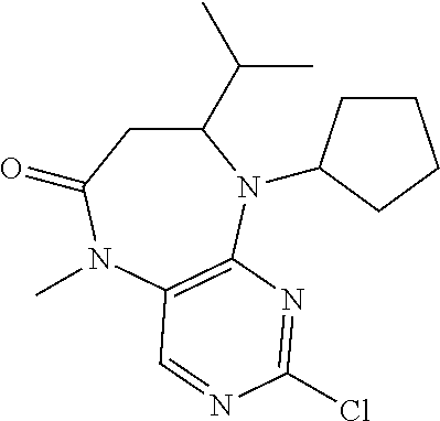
C1(C(C)C)CC(=O)N(C)C2=C(N1C1CCCC1)N=C(Cl)N=C2
